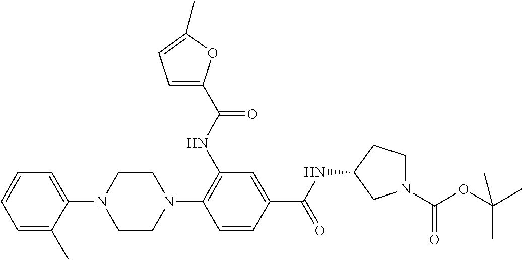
C1=C(C)C(N2CCN(C3=C(NC(=O)C4=CC=C(C)O4)C=C(C(=O)NC4CCN(C(=O)OC(C)(C)C)C4)C=C3)CC2)=CC=C1
